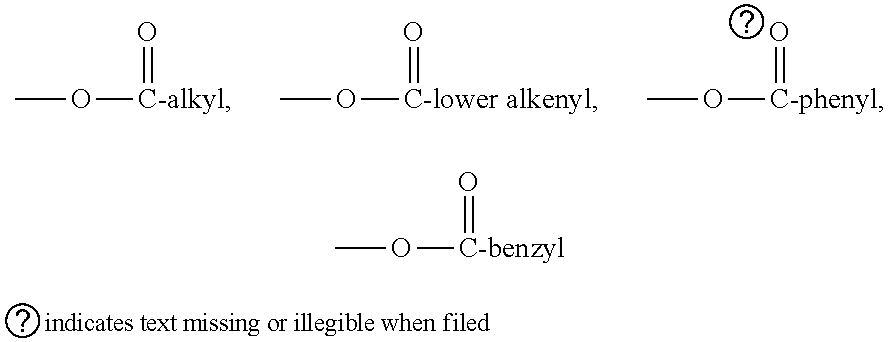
CO[C-lower alkenyl]=O.CO[C-phenyl]=O.CO[C-alkyl]=O.CO[C-benzyl]=O
